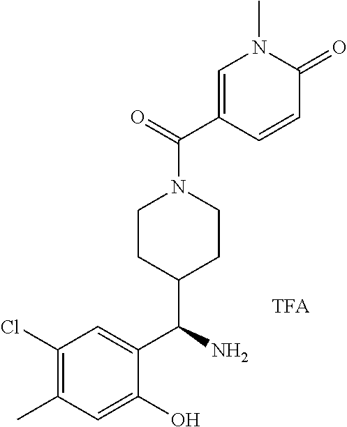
C1(Cl)=C(C)C=C(O)C(C(N)C2CCN(C(=O)C3=CN(C)C(=O)C=C3)CC2)=C1
